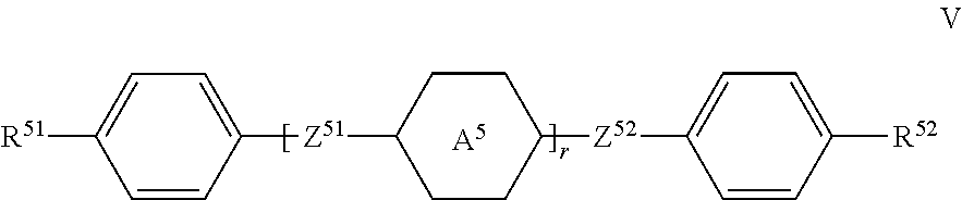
[A5].C1CC([Z51]C2=CC=C([R51])C=C2)CCC1[Z52]C1=CC=C([R52])C=C1
